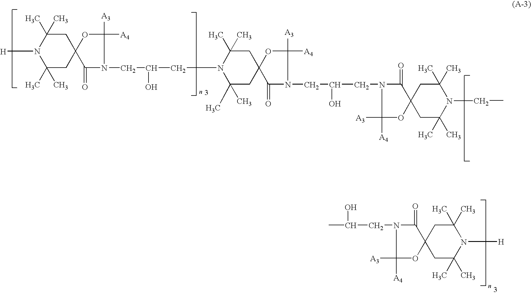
C1([A3])([A4])OC2(C(=O)N1CC(CN1C(C)(C)CC3(OC([A3])([A4])N(CC(CN4C(=O)C5(OC4([A3])[A4])CC(C)(C)N(CC)C(C)(C)C5)O)C3=O)CC1(C)C)O)CC(C)(C)N([H])C(C)(C)C2.C1(=O)C2(OC([A4])([A3])N1CC(O)C)CC(C)(C)N([H])C(C)(C)C2
